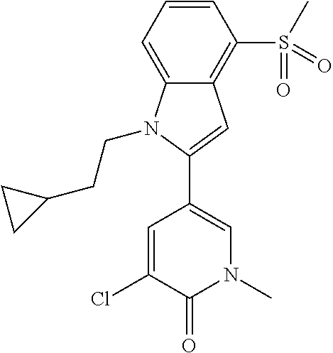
C1(C2=CN(C)C(=O)C(Cl)=C2)=CC2=C(S(C)(=O)=O)C=CC=C2N1CCC1CC1
